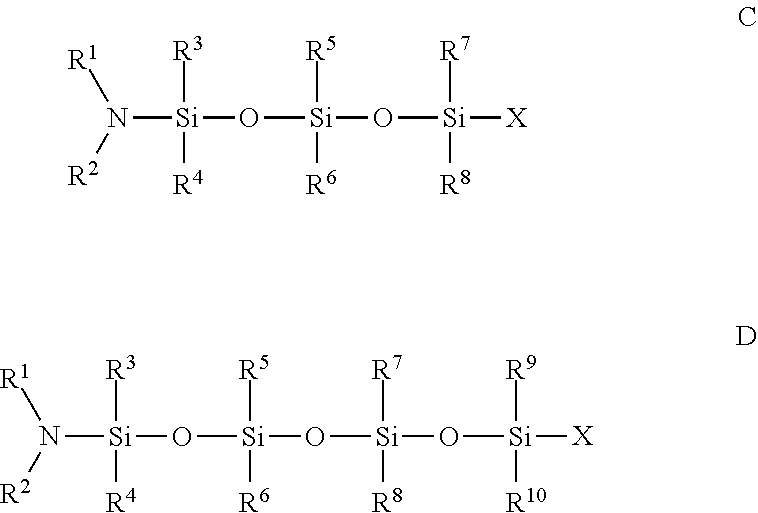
N([Si](O[Si](O[Si](O[Si]([X])([R9])[R10])([R7])[R8])([R5])[R6])([R3])[R4])([R2])[R1].N([Si](O[Si](O[Si]([X])([R7])[R8])([R5])[R6])([R3])[R4])([R2])[R1]
